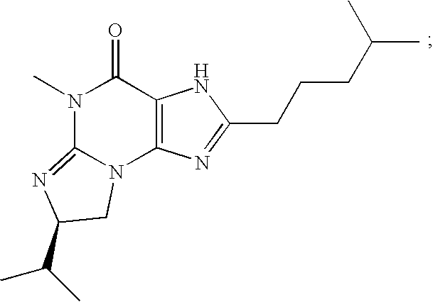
N1(C)C2=NC(C(C)C)CN2C2=C(C1=O)NC(CCCC(C)C)=N2
